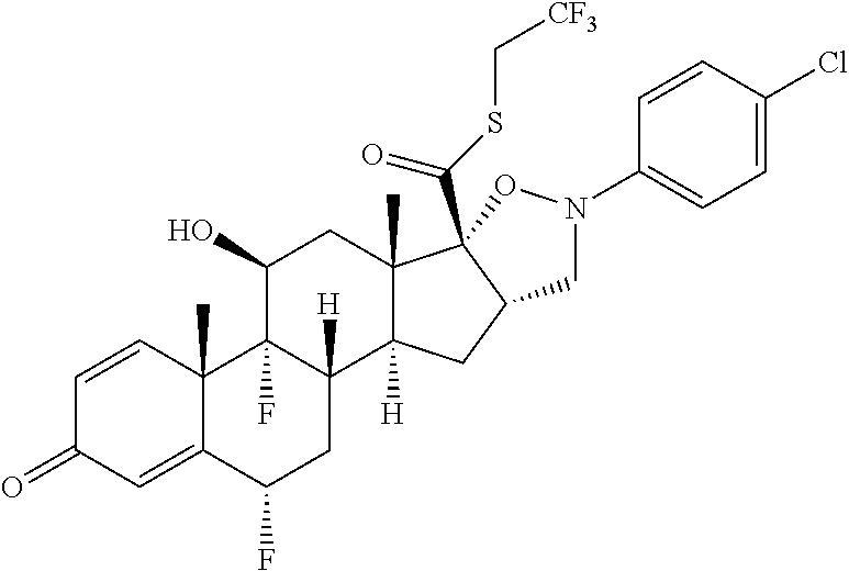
C1=CC2(C)C(=CC1=O)C(F)CC1([H])C2(F)C(O)CC2(C)C1([H])CC1C2(C(SC[CF3])=O)ON(C2=CC=C(Cl)C=C2)C1
